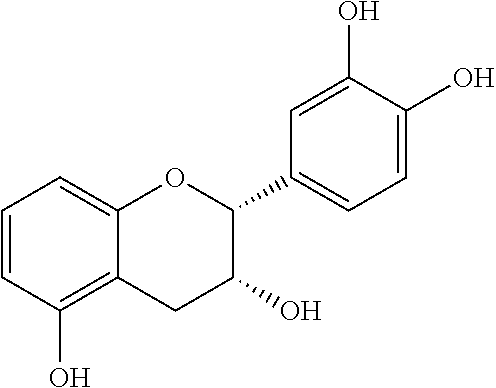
C1=CC=C2C(=C1O)CC(O)C(C1=CC=C(O)C(O)=C1)O2
